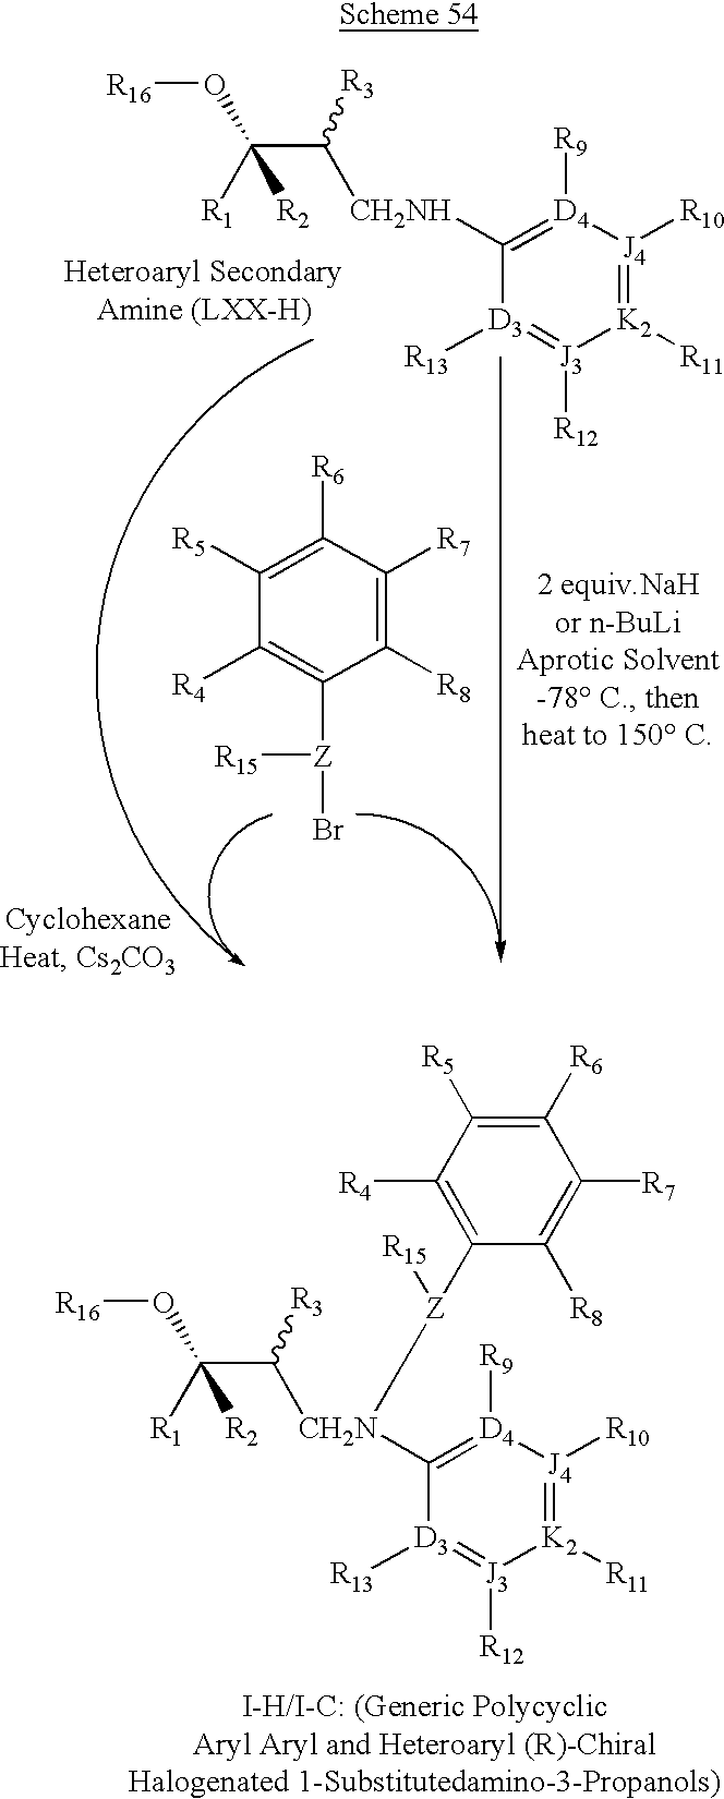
[K2]1([R11])=[J4]([R10])[D4]([R9])=C([CH2NH]C(C([R1])(O[R16])[R2])[R3])[D3]([R13])=[J3]1[R12].C1([R8])=C([R7])C([R6])=C([R5])C([R4])=C1[Z]([R15])Br.[K2]1([R11])=[J4]([R10])[D4]([R9])=C([CH2N](C(C([R1])(O[R16])[R2])[R3])[Z](C2=C([R4])C([R5])=C([R6])C([R7])=C2[R8])[R15])[D3]([R13])=[J3]1[R12]
